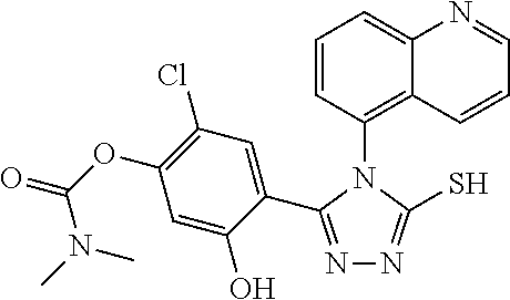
N1=C(C2=CC(Cl)=C(OC(N(C)C)=O)C=C2O)N(C2=C3C(=CC=C2)N=CC=C3)C(S)=N1
